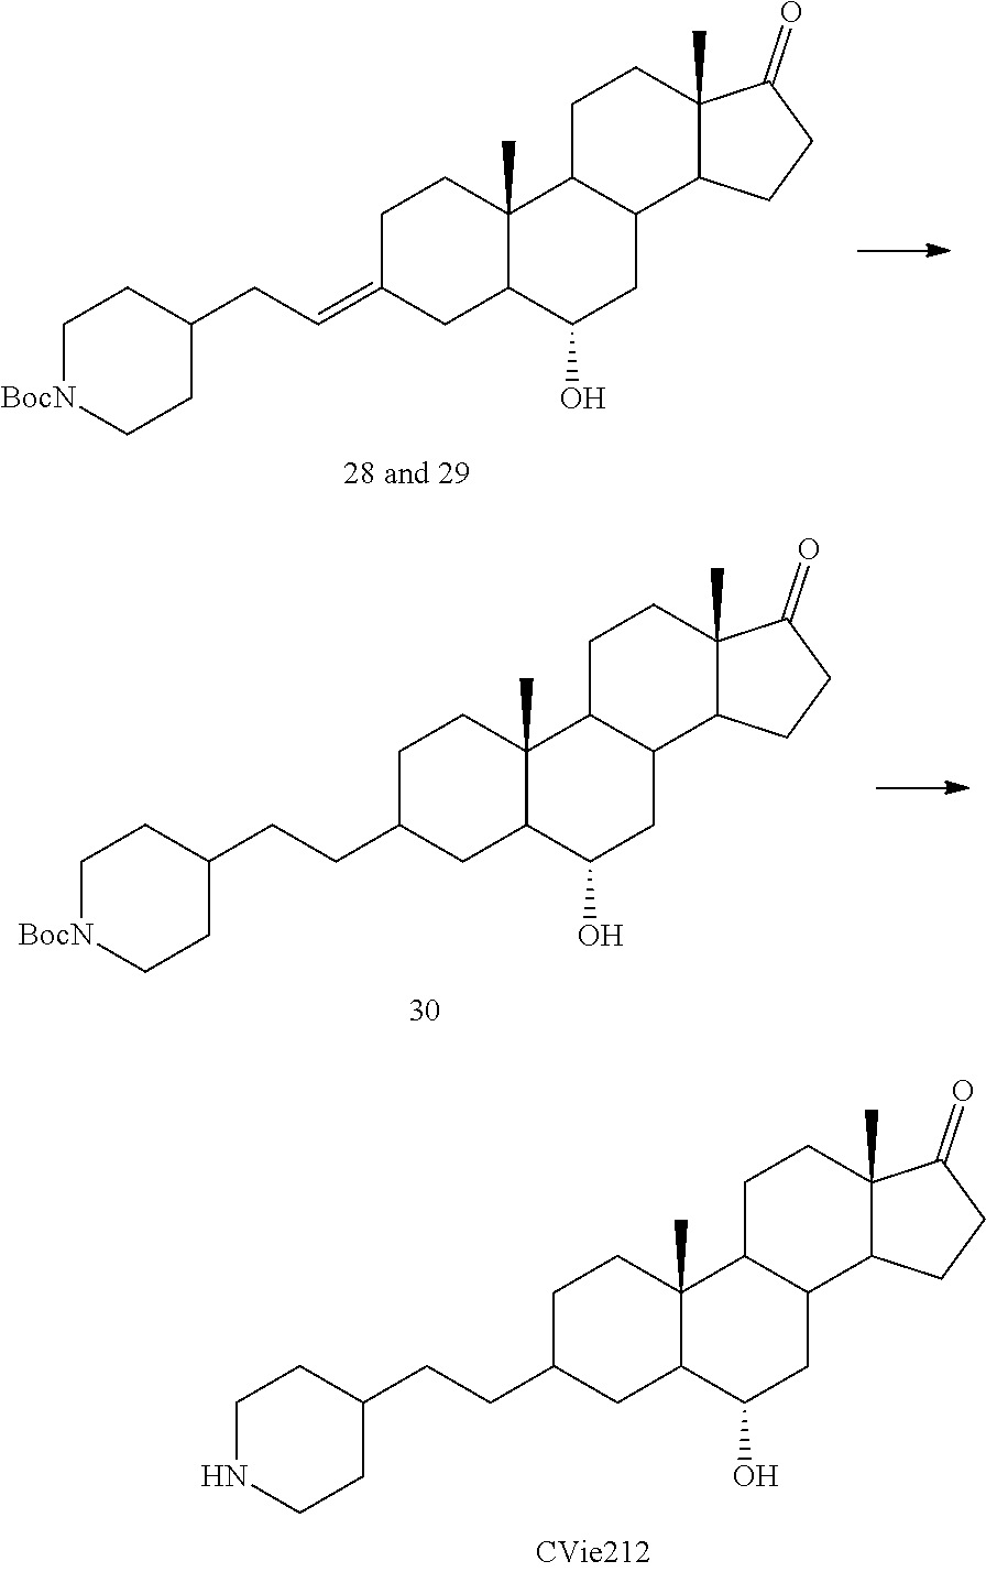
C(C1CC2C(C)(CC1)C1C(CC2O)C2C(C)(CC1)C(=O)CC2)CC1CCNCC1.C(=C1CC2C(C)(CC1)C1C(CC2O)C2C(C)(CC1)C(=O)CC2)CC1CC[BocN]CC1.C(C1CC2C(C)(CC1)C1C(CC2O)C2C(C)(CC1)C(=O)CC2)CC1CC[BocN]CC1
